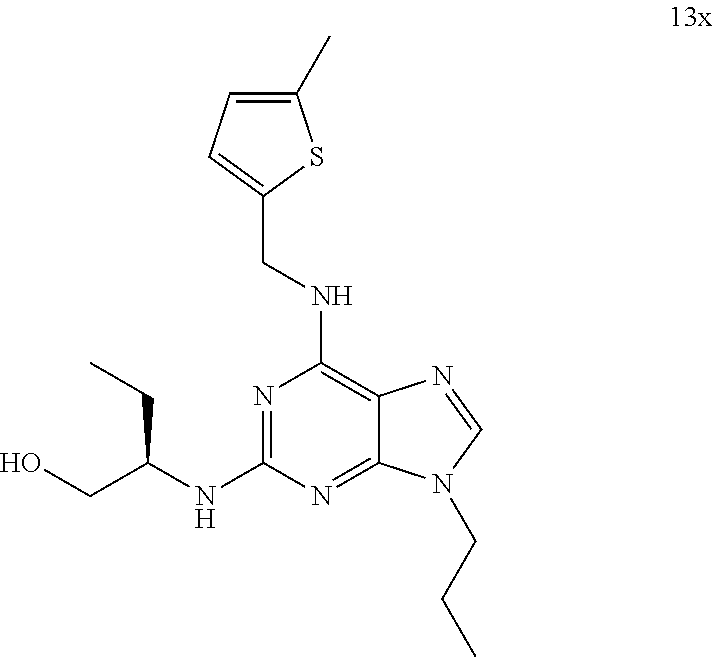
C1(C)=CC=C(CNC2=C3C(=NC(NC(CO)CC)=N2)N(CCC)C=N3)S1
